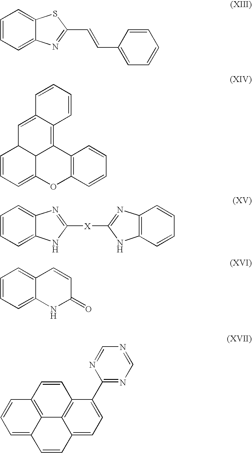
C1=CC=C2C(=C1)N=C(C=CC1=CC=CC=C1)S2.C1=CC=C2C3C1C=C1C(=C3C3=C(O2)C=CC=C3)C=CC=C1.C1=CC=C2C(=C1)N=C([X]C1=NC3=C(C=CC=C3)N1)N2.C1=CC=C2C(=C1)C=CC(=O)N2.C1=CC2=C3C(=C1)C=CC1=CC=C(C4=NC=NC=N4)C(=C31)C=C2
